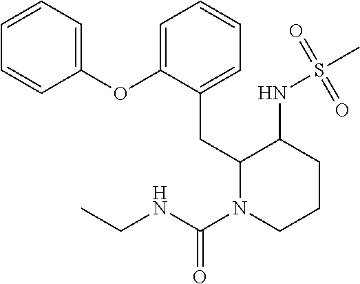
C1=CC=C(OC2=CC=CC=C2CC2N(C(NCC)=O)CCCC2NS(C)(=O)=O)C=C1
